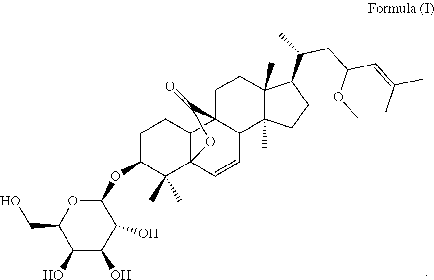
C123C=CC4C5(C)C(C)(CCC4(C1CCC(OC1OC(CO)C(O)C(O)C1O)C2(C)C)C(=O)O3)C(C(CC(C=C(C)C)OC)C)CC5
